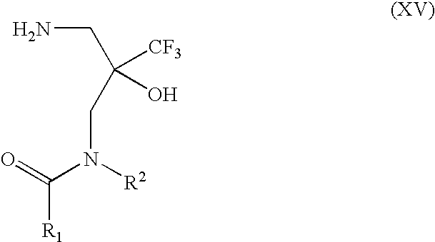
NCC(CN([R2])C(=O)[R1])([CF3])O
